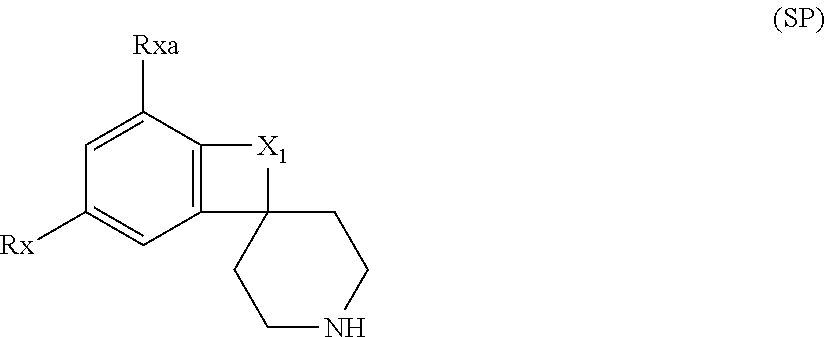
C1=C([Rxa])C2=C(C=C1[Rx])C1([X1]2)CCNCC1
